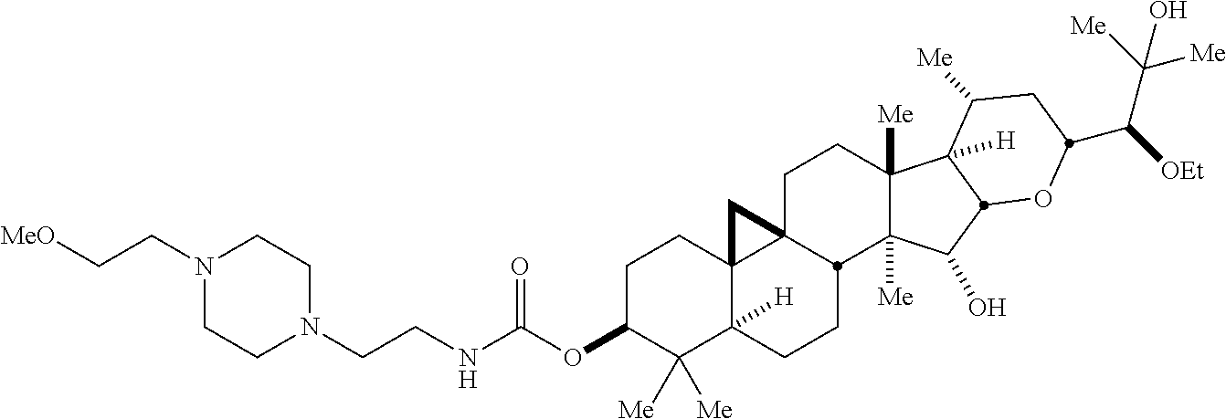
C1C(OC(NCCN2CCN(CC[MeO])CC2)=O)C([Me])([Me])C2([H])C3(C1)C1(CCC4([Me])C([Me])(C(O)C5C4([H])C([Me])CC(C([OEt])C([Me])([Me])O)O5)C1CC2)C3
